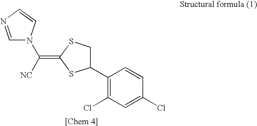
C1=NC=CN1C([NC])=C1SCC(C2=C(Cl)C=C(Cl)C=C2)S1
